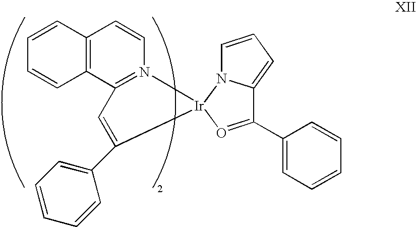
C12=C(C3=N(C=C1)[Ir]1(N4C=CC=C4C(C4=CC=CC=C4)=O1)C(C1=CC=CC=C1)=C3)C=CC=C2
